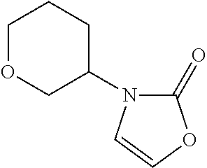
C1OCC(N2C(=O)OC=C2)CC1
